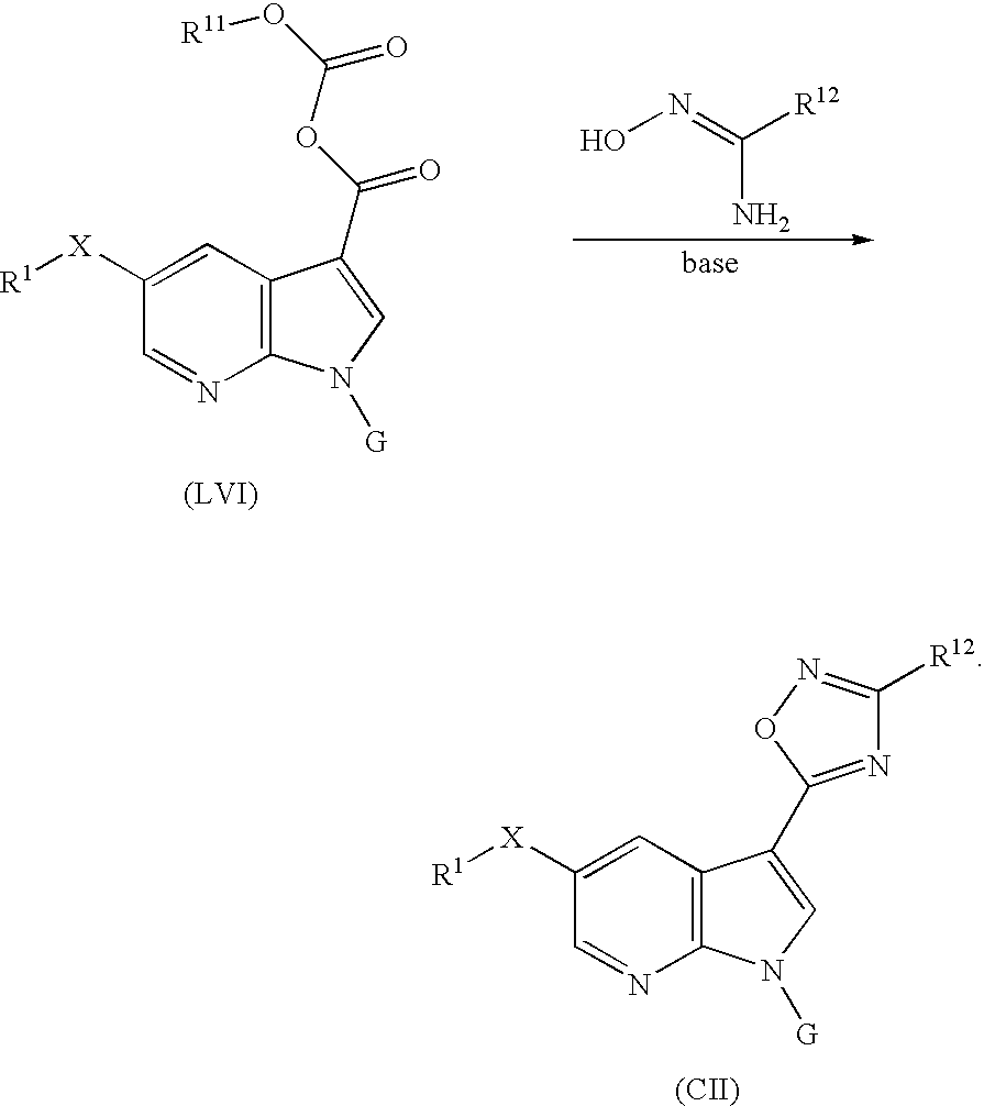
C1([X][R1])=CC2=C(N=C1)N([G])C=C2C(OC(O[R11])=O)=O.NC(=NO)[R12].C1([X][R1])=CC2=C(N=C1)N([G])C=C2C1=NC([R12])=NO1.[(CII)]
